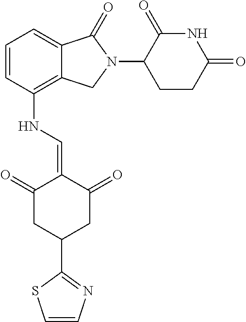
C1=CC(NC=C2C(=O)CC(C3=NC=CS3)CC2=O)=C2C(=C1)C(=O)N(C1CCC(=O)NC1=O)C2
